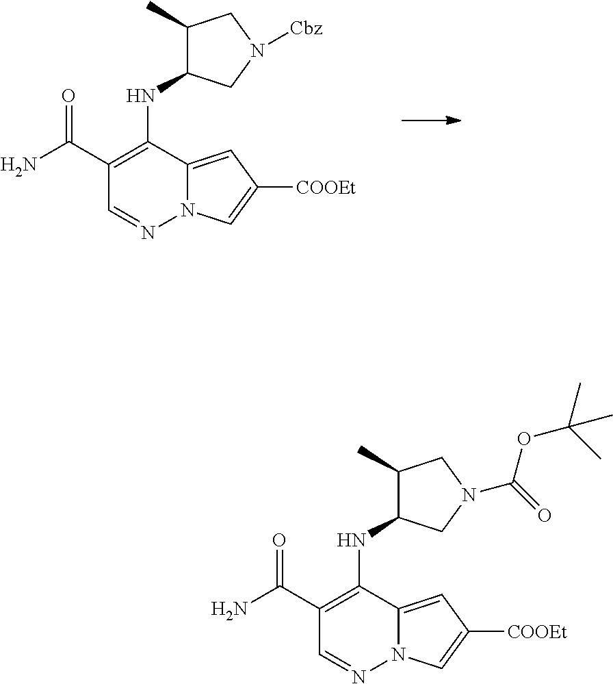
C1(C(N)=O)=C(NC2C(C)CN([Cbz])C2)C2=CC([COOEt])=CN2N=C1.C1(C(N)=O)=C(NC2C(C)CN(C(OC(C)(C)C)=O)C2)C2=CC([COOEt])=CN2N=C1
